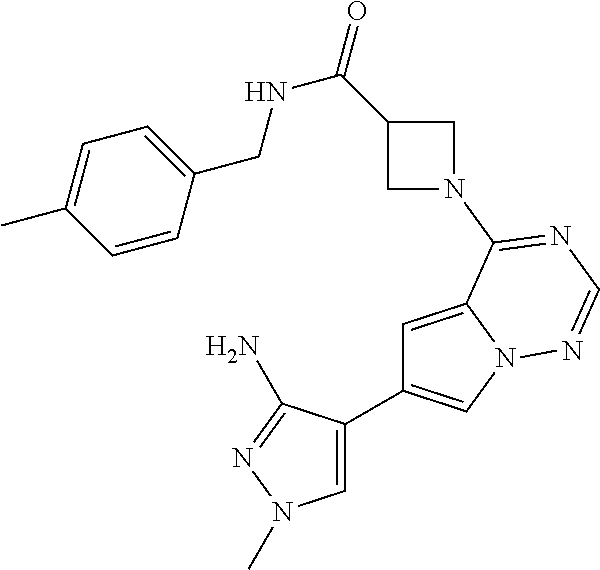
C1=C2N(C=C1C1=CN(C)N=C1N)N=CN=C2N1CC(C(=O)NCC2=CC=C(C)C=C2)C1
